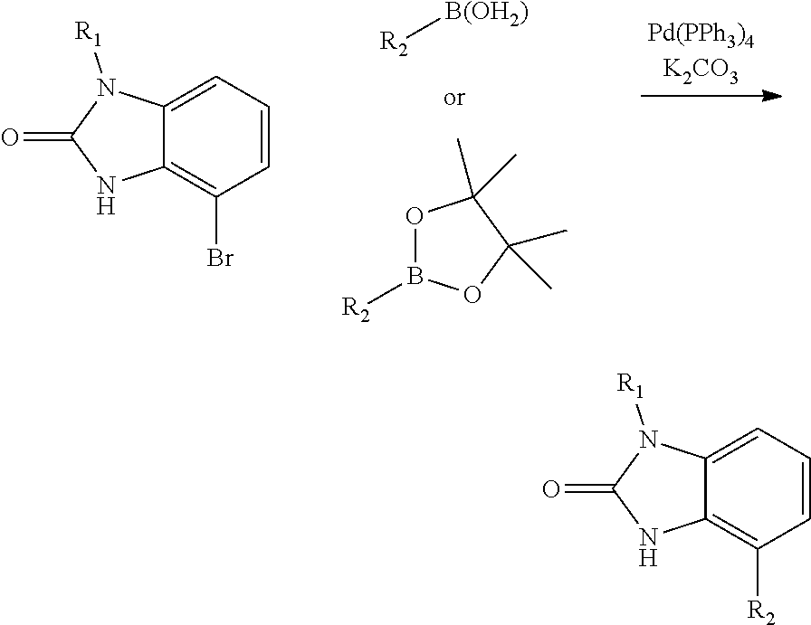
[R2][B(OH2)].O1B([R2])OC(C)(C)C1(C)C.C1=CC=C2C(=C1Br)NC(=O)N2[R1].C1=CC=C2C(=C1[R2])NC(=O)N2[R1]
